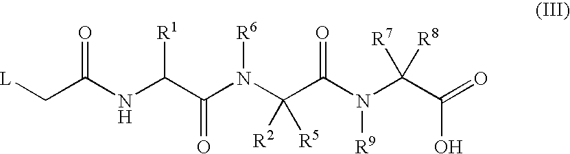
C(C(NC(C(N(C(C(N(C(C(=O)O)([R8])[R7])[R9])=O)([R5])[R2])[R6])=O)[R1])=O)[L]
